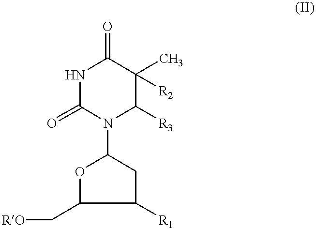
N1(C2OC(C[RO])C([R1])C2)C([R3])C(C)([R2])C(=O)NC1=O
